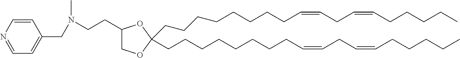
O1C(CCCCCCCCC=CCC=CCCCCC)(CCCCCCCCC=CCC=CCCCCC)OC(CCN(C)CC2=CC=NC=C2)C1
